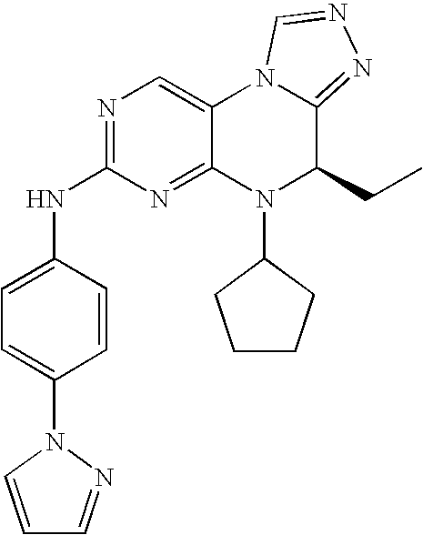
C1=C(N2C=CC=N2)C=CC(NC2=NC=C3C(=N2)N(C2CCCC2)C(CC)C2=NN=CN32)=C1
